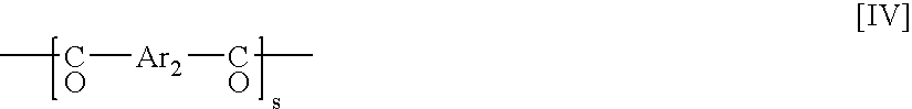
C[CO][Ar2][CO]C
